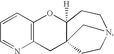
C12=C(C=CC=N1)OC1([H])C3(C2)CCN(CC1)C3
